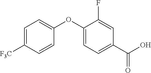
C1=C([F3C])C=CC(OC2=CC=C(C(O)=O)C=C2F)=C1
